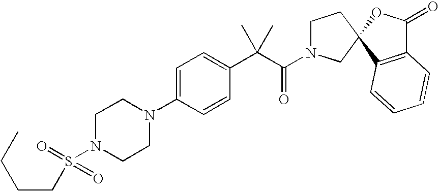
C1=C(N2CCN(S(=O)(CCCC)=O)CC2)C=CC(C(C(=O)N2CCC3(C2)C2=C(C(=O)O3)C=CC=C2)(C)C)=C1
